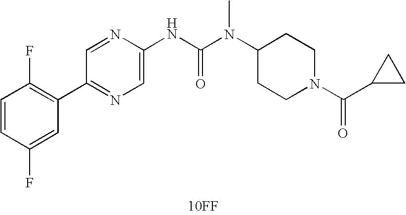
[10FF].C1(C2=C(F)C=CC(F)=C2)=NC=C(NC(N(C)C2CCN(C(C3CC3)=O)CC2)=O)N=C1
